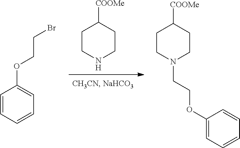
C1CNCCC1[COOMe].C1CN(CCOC2=CC=CC=C2)CCC1[COOMe].C1=CC=CC=C1OCCBr
